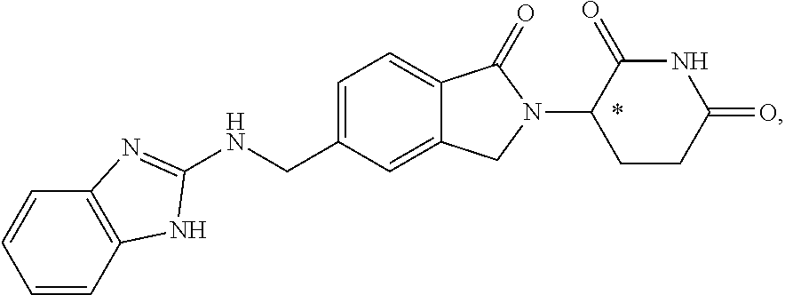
C1=CC2=C(C=C1)N=C(NCC1=CC=C3C(=C1)CN(C1CCC(=O)NC1=O)C3=O)N2
